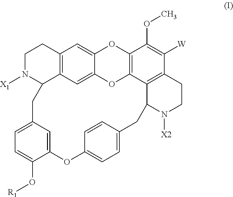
C12=C3C=C4C(=C1)OC1=C(O4)C4=C(C([W])=C1OC)CCN([X2])C4CC1=CC=C(OC4=CC(=CC=C4O[R1])CC3N([X1])CC2)C=C1
